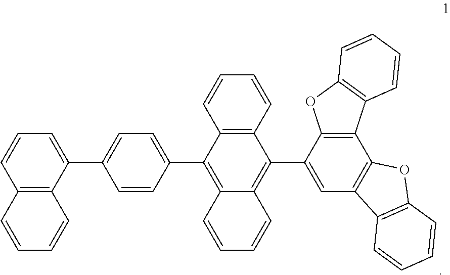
C12=C(C(C3=CC=C(C4=C5C(=C(C6=CC7=C(C8=C6OC6=C8C=CC=C6)OC6=C7C=CC=C6)C6=C4C=CC=C6)C=CC=C5)C=C3)=CC=C1)C=CC=C2
